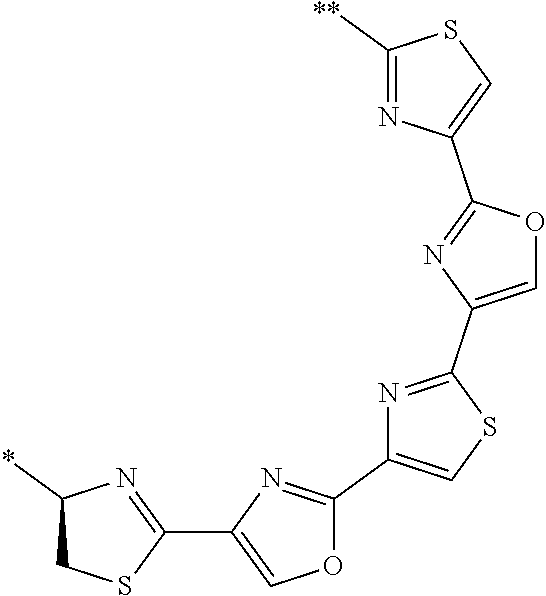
C1(C2=NC(*)CS2)=COC(C2=CSC(C3=COC(C4=CSC([**])=N4)=N3)=N2)=N1
